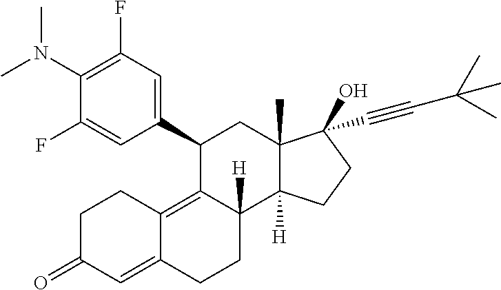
CN(C)C1=C(F)C=C(C2C3=C4C(=CC(=O)CC4)CCC3([H])C3([H])C(C)(C2)C(O)(C#CC(C)(C)C)CC3)C=C1F
